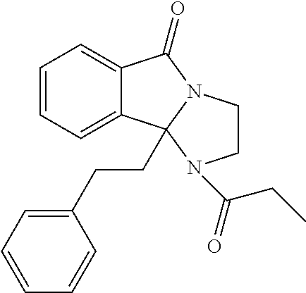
C1=CC=C2C(=C1)C1(CCC3=CC=CC=C3)N(C2=O)CCN1C(=O)CC
